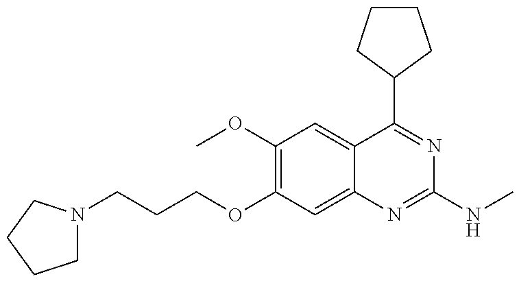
C1N(CCCOC2=C(OC)C=C3C(=C2)N=C(NC)N=C3C2CCCC2)CCC1
